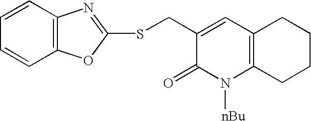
C1=CC2=C(C=C1)OC(SCC1=CC3=C(N([nBu])C1=O)CCCC3)=N2
